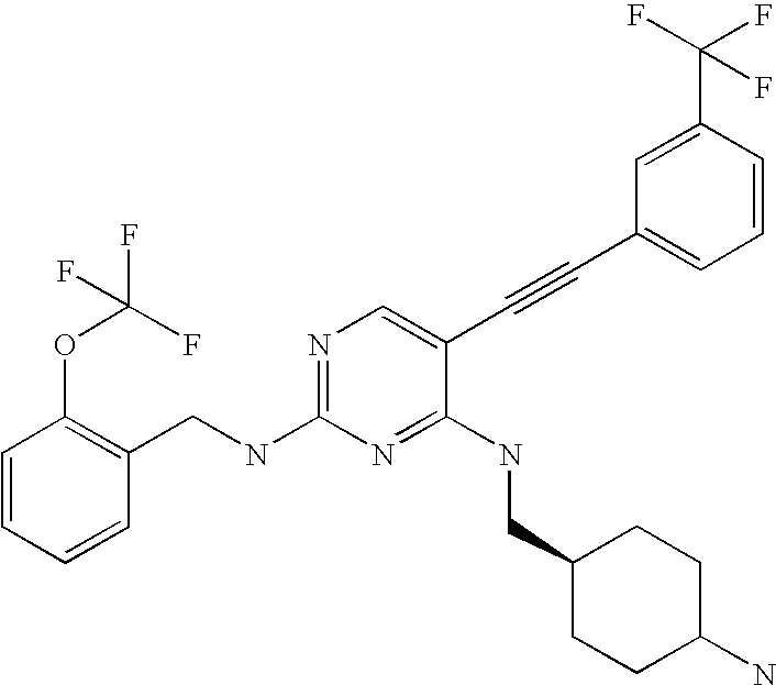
C1=CC=CC(CNC2=NC=C(C#CC3=CC=CC(C(F)(F)F)=C3)C(NCC3CCC(N)CC3)=N2)=C1OC(F)(F)F
